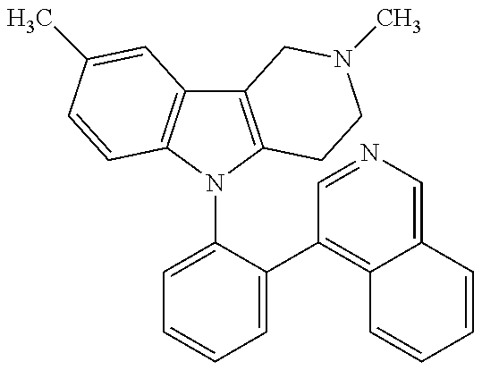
C12=C(N(C3=CC=CC=C3C3=C4C(=CN=C3)C=CC=C4)C3=C1C=C(C)C=C3)CCN(C)C2
